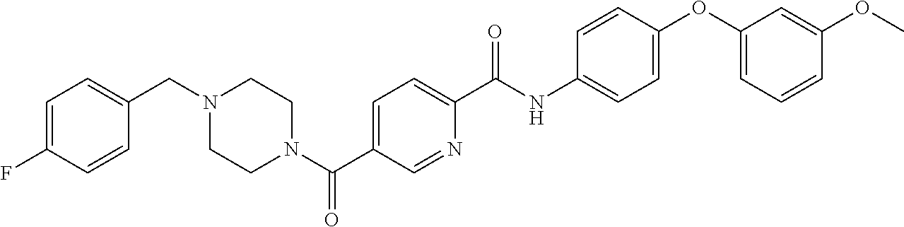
N1(C(C2=CC=C(C(NC3=CC=C(OC4=CC=CC(OC)=C4)C=C3)=O)N=C2)=O)CCN(CC2=CC=C(F)C=C2)CC1
